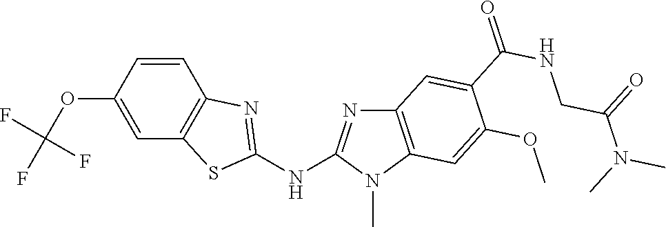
O(C1=CC2=C(C=C1)N=C(NC1=NC3=C(N1C)C=C(OC)C(C(NCC(N(C)C)=O)=O)=C3)S2)C(F)(F)F
